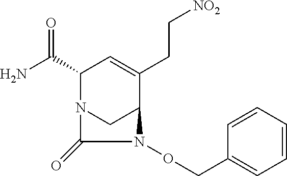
C1(C(N)=O)N2CC(C(CC[NO2])=C1)N(OCC1=CC=CC=C1)C2=O
